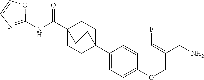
C1(C23CCC(C(NC4=NC=CO4)=O)(CC2)CC3)=CC=C(OCC(CN)=CF)C=C1
